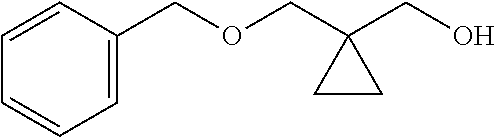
C1=CC(COCC2(CO)CC2)=CC=C1
